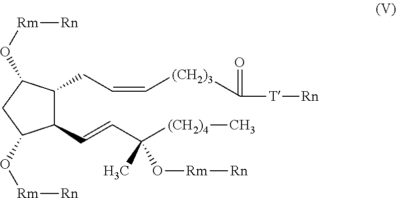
C1(C=CC([(CH2)4]C)(C)O[Rm][Rn])C(CC=C[(CH2)3]C(=O)[T][Rn])C(O[Rm][Rn])CC1O[Rm][Rn]
